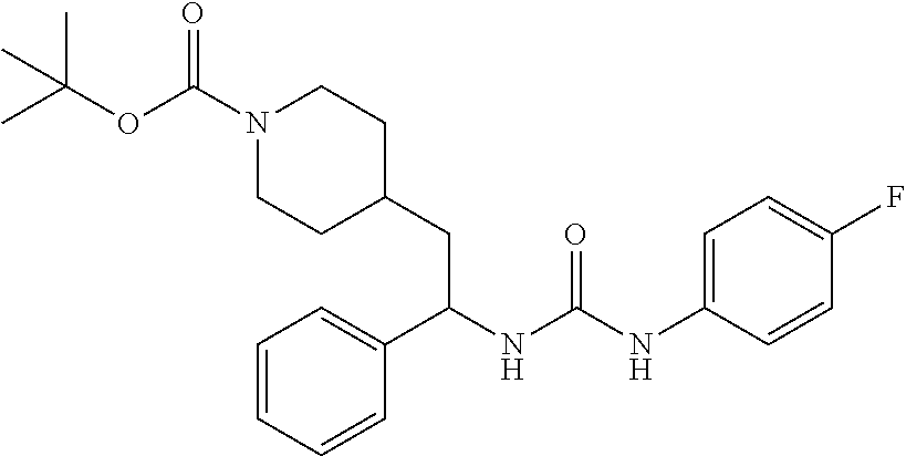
C1=C(F)C=CC(NC(NC(C2=CC=CC=C2)CC2CCN(C(OC(C)(C)C)=O)CC2)=O)=C1
